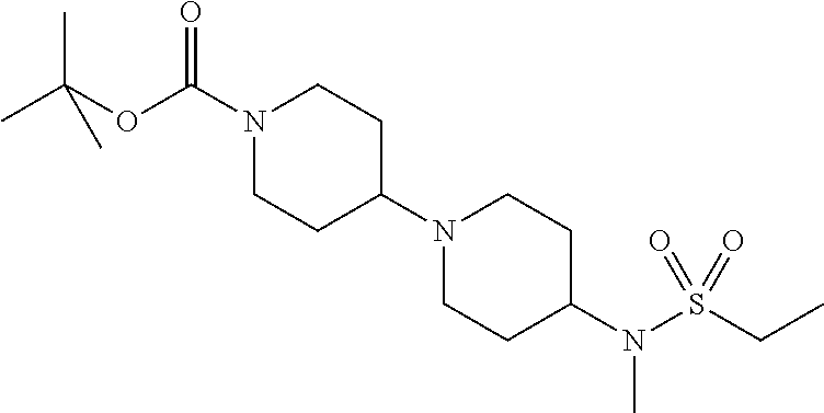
N1(C(OC(C)(C)C)=O)CCC(N2CCC(N(S(CC)(=O)=O)C)CC2)CC1
